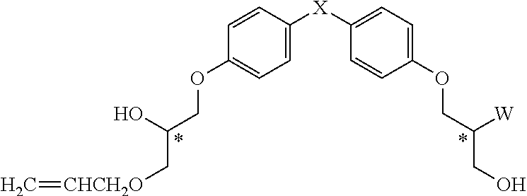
C1=CC([X]C2=CC=C(OCC([W])CO)C=C2)=CC=C1OCC(O)C[CHCH2O]=C
